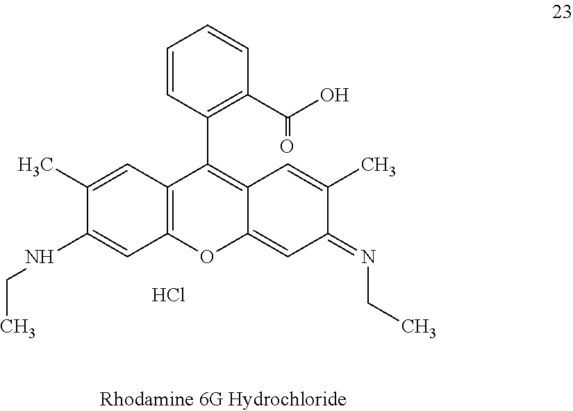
C12=C(OC3=CC(=NCC)C(C)=CC3=C1C1=C(C(O)=O)C=CC=C1)C=C(NCC)C(C)=C2.Cl
